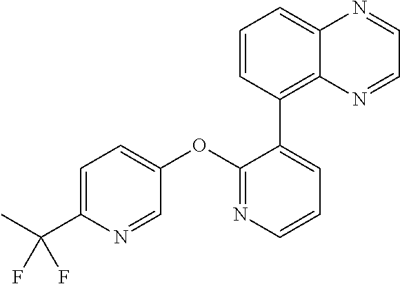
C1=C(C(F)(F)C)N=CC(OC2=NC=CC=C2C2=C3C(=CC=C2)N=CC=N3)=C1
